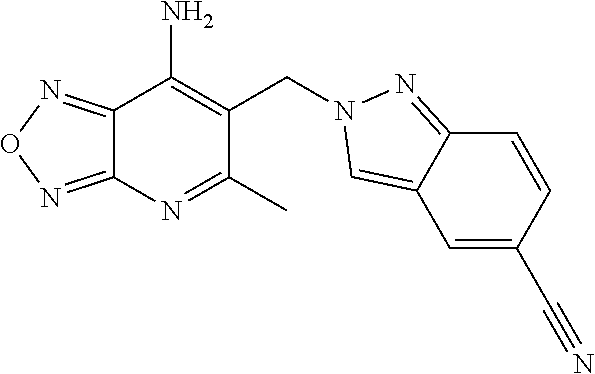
C12=NON=C1C(N)=C(CN1N=C3C=CC(C#N)=CC3=C1)C(C)=N2
